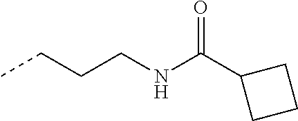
CCCCNC(C1CCC1)=O
